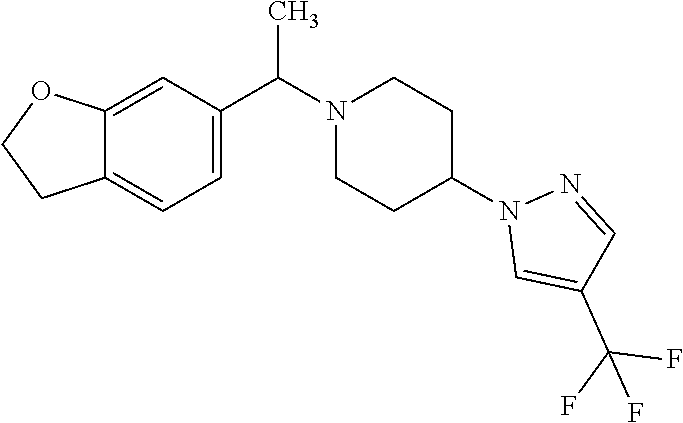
C12=CC(C(N3CCC(N4C=C(C(F)(F)F)C=N4)CC3)C)=CC=C1CCO2
